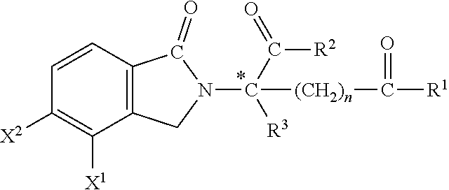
C12=C(C(=O)N(C([(CH2)n]C([R1])=O)(C([R2])=O)[R3])C1)C=CC([X2])=C2[X1]
